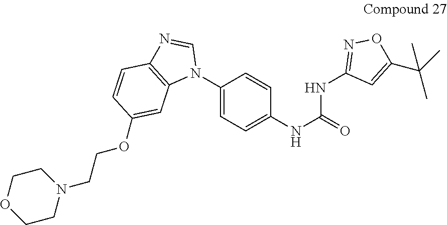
C1(N2C=NC3=C2C=C(OCCN2CCOCC2)C=C3)=CC=C(NC(NC2=NOC(C(C)(C)C)=C2)=O)C=C1
